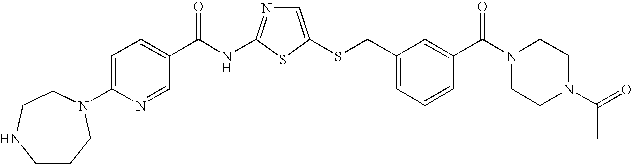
C1=C(SCC2=CC=CC(C(N3CCN(C(=O)C)CC3)=O)=C2)SC(NC(=O)C2=CC=C(N3CCCNCC3)N=C2)=N1
